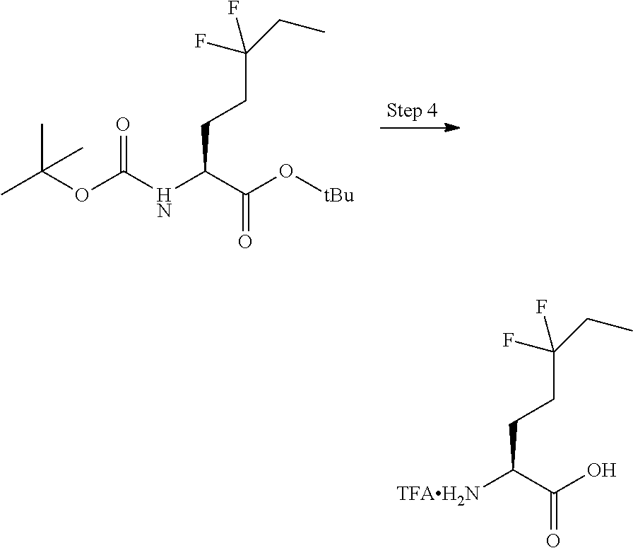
C(OC(NC(C(O[tBu])=O)CCC(CC)(F)F)=O)(C)(C)C.[TFAH2N]C(C(O)=O)CCC(CC)(F)F
